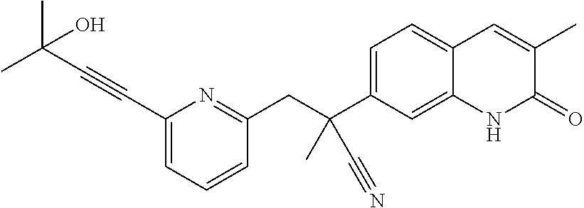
C1(C(C)(C#N)CC2=NC(C#CC(C)(C)O)=CC=C2)=CC=C2C(=C1)NC(=O)C(C)=C2
